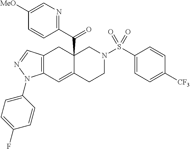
C12(C(C3=NC=C([MeO])C=C3)=O)C(=CC3=C(C1)C=NN3C1=CC=C(F)C=C1)CCN(S(C1=CC=C([CF3])C=C1)(=O)=O)C2
